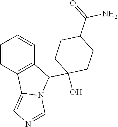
C1=CC2=C(C=C1)C(C1(O)CCC(C(=O)N)CC1)N1C2=CN=C1
